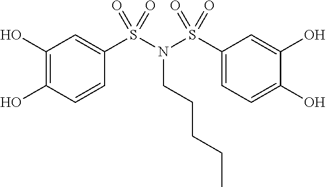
C1(O)=C(O)C=CC(S(N(CCCCC)S(C2=CC=C(O)C(O)=C2)(=O)=O)(=O)=O)=C1
